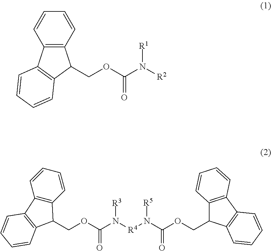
C12=C(C=CC=C1)C(COC(N([R1])[R2])=O)C1=C2C=CC=C1.C12=C(C3=C(C1COC(N([R4]N([R5])C(=O)OCC1C4=C(C5=C1C=CC=C5)C=CC=C4)[R3])=O)C=CC=C3)C=CC=C2
